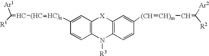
[(HC](=[HC)n]C1=CC2=C(C=C1)N([R3])C1=C([X]2)C=C([(CH]=[CH)m]C=C([R2])[Ar2])C=C1)C=C([R1])[Ar1]
